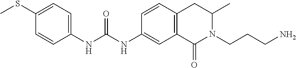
S(C1=CC=C(NC(=O)NC2=CC3=C(C=C2)CC(C)N(CCCN)C3=O)C=C1)C
